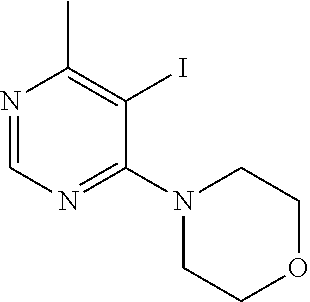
N1=CN=C(N2CCOCC2)C(I)=C1C
